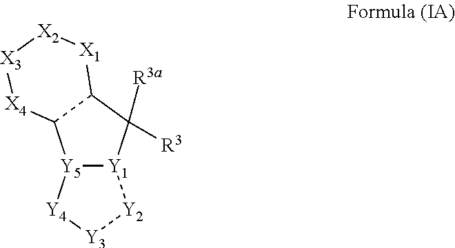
[Y5]12[Y1](C([R3])([R3a])C3C1[X4][X3][X2][X1]3)[Y2][Y3][Y4]2
